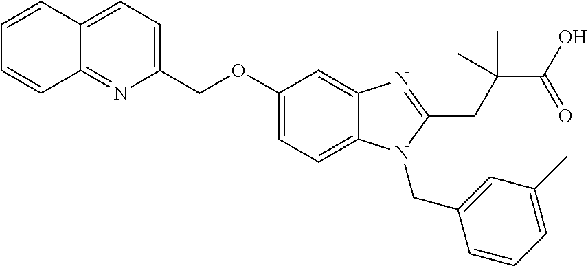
C1=CC2=CC=C(COC3=CC=C4C(=C3)N=C(CC(C(O)=O)(C)C)N4CC3=CC(C)=CC=C3)N=C2C=C1
